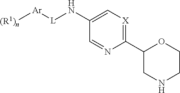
[L]([Ar][(R1)n])NC1=C[X]=C(C2CNCCO2)N=C1
